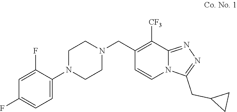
C1CN(C2=CC=C(F)C=C2F)CCN1CC1=C([CF3])C2=NN=C(CC3CC3)N2C=C1
